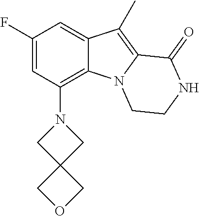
C1(F)=CC(N2CC3(C2)COC3)=C2C(=C1)C(C)=C1N2CCNC1=O
